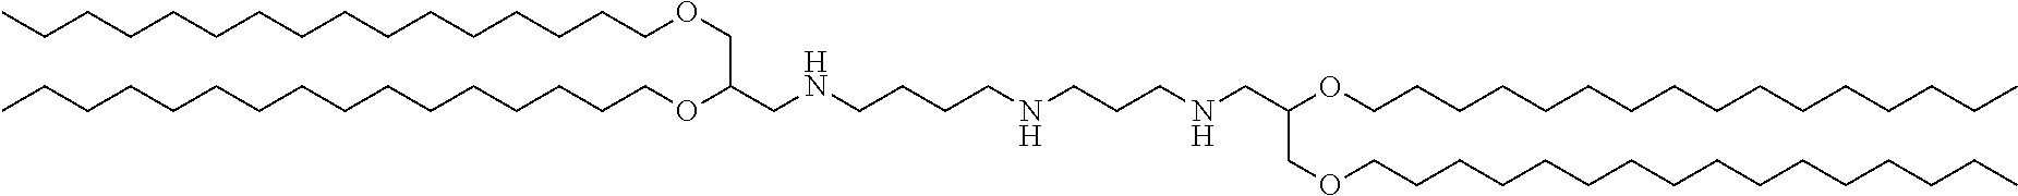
C(OCC(OCCCCCCCCCCCCCCCC)CNCCCCNCCCNCC(COCCCCCCCCCCCCCCCC)OCCCCCCCCCCCCCCCC)CCCCCCCCCCCCCCC
